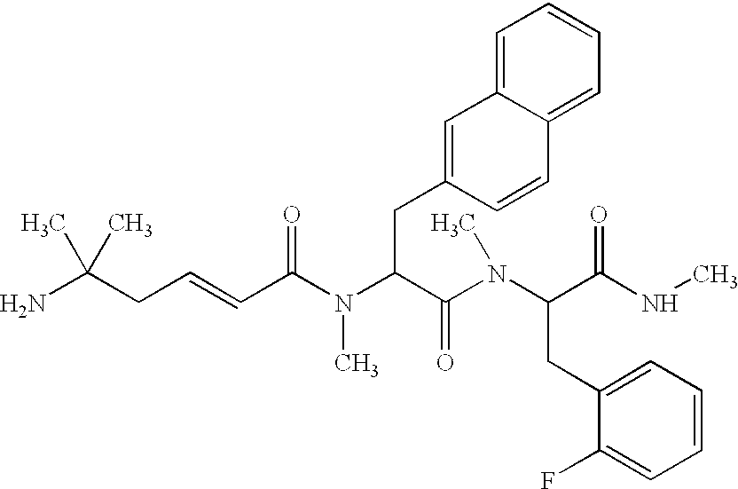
NC(CC=CC(N(C(C(N(C(C(NC)=O)CC1=CC=CC=C1F)C)=O)CC1=CC2=CC=CC=C2C=C1)C)=O)(C)C
